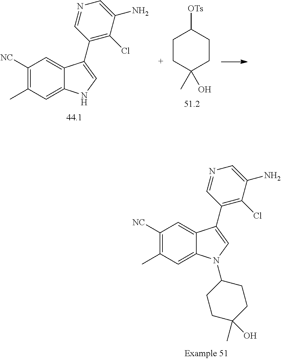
[OTs]C1CCC(O)(C)CC1.C1([NC])=C(C)C=C2C(=C1)C(C1=C(Cl)C(N)=CN=C1)=CN2.C1([NC])=C(C)C=C2C(=C1)C(C1=C(Cl)C(N)=CN=C1)=CN2C1CCC(C)(O)CC1
